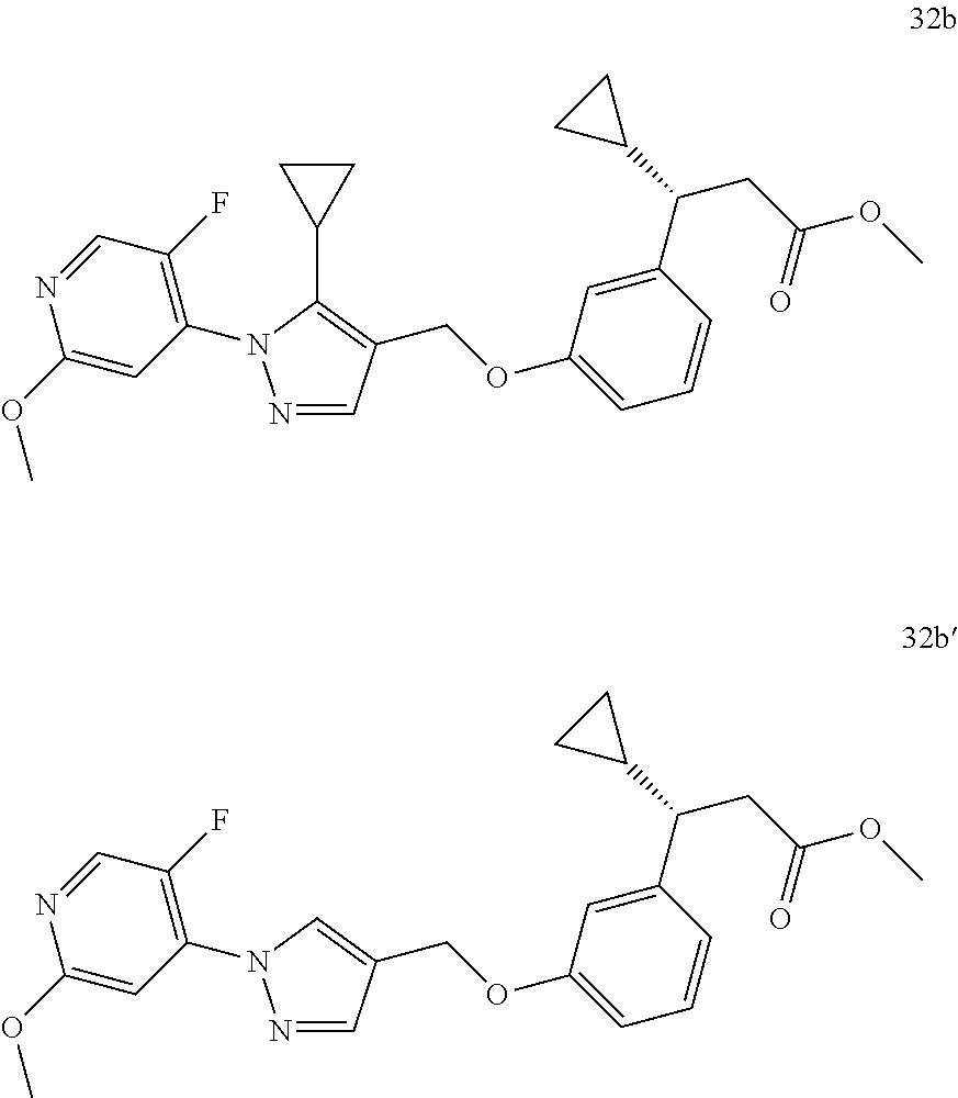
N1=CC(F)=C(N2N=CC(COC3=CC=CC(C(CC(=O)OC)C4CC4)=C3)=C2C2CC2)C=C1OC.N1=CC(F)=C(N2N=CC(COC3=CC=CC(C(CC(=O)OC)C4CC4)=C3)=C2)C=C1OC
